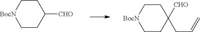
C1CC([CHO])CC[BocN]1.C1CC(CC=C)([CHO])CC[BocN]1
